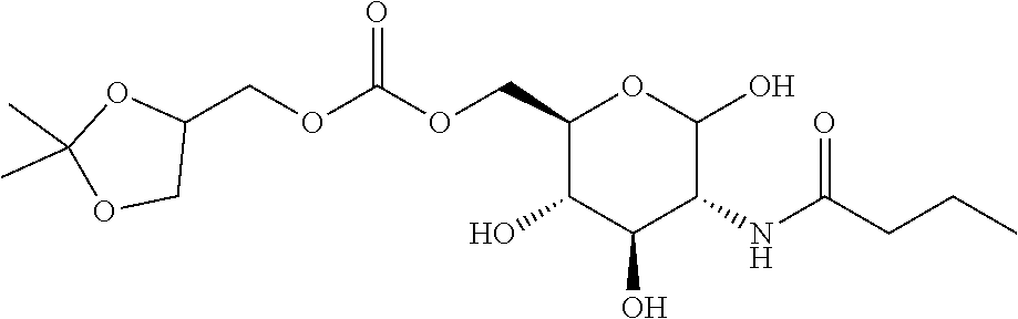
C1(COC(OCC2OC(C)(C)OC2)=O)C(O)C(O)C(NC(CCC)=O)C(O)O1
